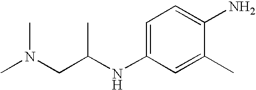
CN(CC(NC1=CC=C(N)C(C)=C1)C)C
